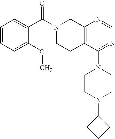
C1=CC=C(OC)C(C(N2CCC3=C(C2)N=CN=C3N2CCN(C3CCC3)CC2)=O)=C1
